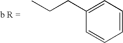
C1=CC=C(CCC)C=C1
